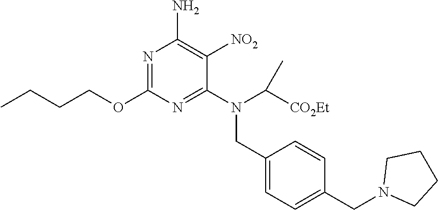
N1=C(OCCCC)N=C(N(C([CO2Et])C)CC2=CC=C(CN3CCCC3)C=C2)C([NO2])=C1N
